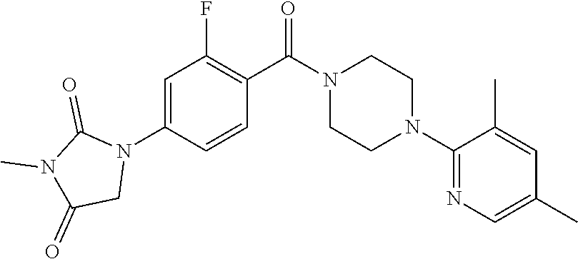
C1=C(N2C(=O)N(C)C(=O)C2)C=CC(C(N2CCN(C3=NC=C(C)C=C3C)CC2)=O)=C1F
